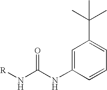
C1=C(NC(N[R])=O)C=CC=C1C(C)(C)C
